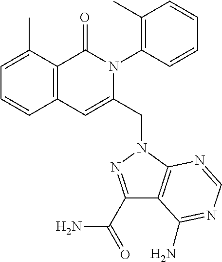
C1=C(C)C2=C(C=C1)C=C(CN1C3=C(C(C(=O)N)=N1)C(N)=NC=N3)N(C1=C(C)C=CC=C1)C2=O
